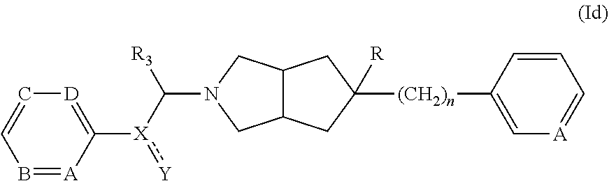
C12C(CN(C([R3])[X](:[Y])C3=[D]C=CB=[A]3)C1)CC([(CH2)n]C1=C[A]=CC=C1)([R])C2
